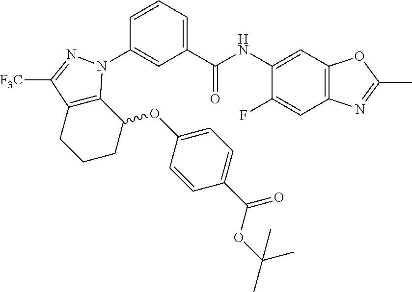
C1(C(NC2=CC3=C(C=C2F)N=C(C)O3)=O)=CC=CC(N2C3=C(C([F3C])=N2)CCCC3OC2=CC=C(C(OC(C)(C)C)=O)C=C2)=C1
